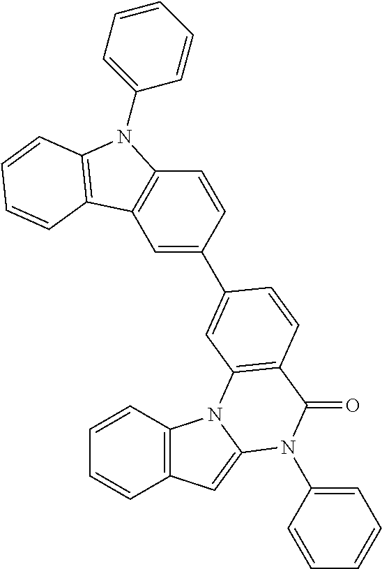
C1=C(C2=CC3=C(C(=O)N(C4=CC=CC=C4)C4=CC5=C(C=CC=C5)N43)C=C2)C=CC2=C1C1=C(N2C2=CC=CC=C2)C=CC=C1
